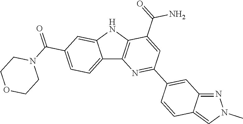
C12=CC=C(C(=O)N3CCOCC3)C=C1NC1=C2N=C(C2=CC3=NN(C)C=C3C=C2)C=C1C(=O)N
